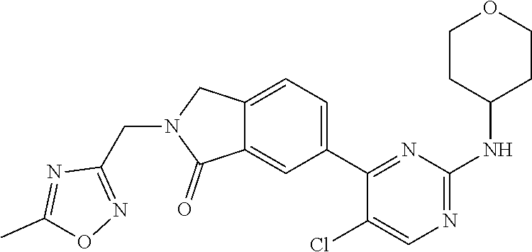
C12=CC(C3=NC(NC4CCOCC4)=NC=C3Cl)=CC=C1CN(CC1=NOC(C)=N1)C2=O
